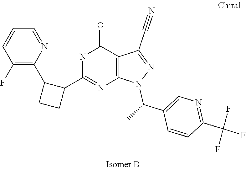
C1=CC(C(C)N2N=C(C#N)C3=C2N=C(C2CCC2C2=C(F)C=CC=N2)NC3=O)=CN=C1C(F)(F)F
